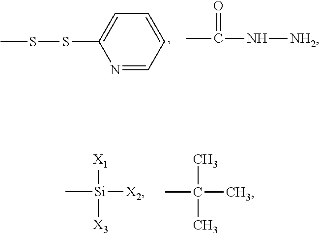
CSSC1=CC=CC=N1.CC(=O)N[NH2].C[Si]([X1])([X3])[X2].CC(C)(C)C
